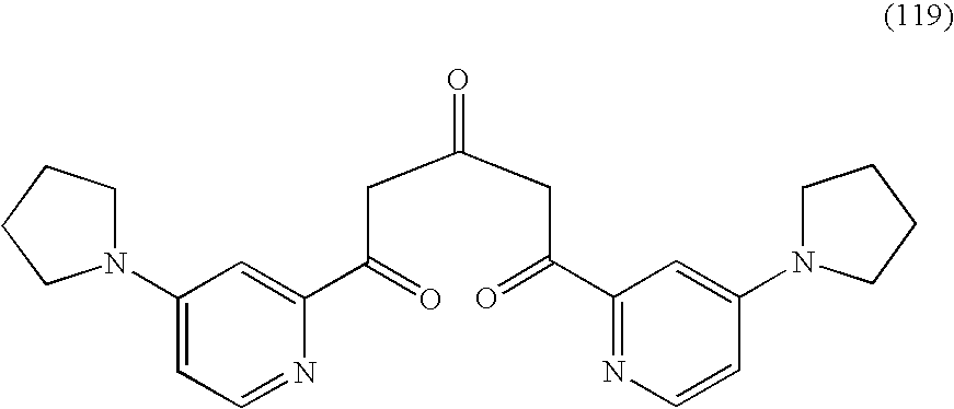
C1(N2CCCC2)=CC=NC(C(=O)CC(CC(=O)C2=NC=CC(N3CCCC3)=C2)=O)=C1
